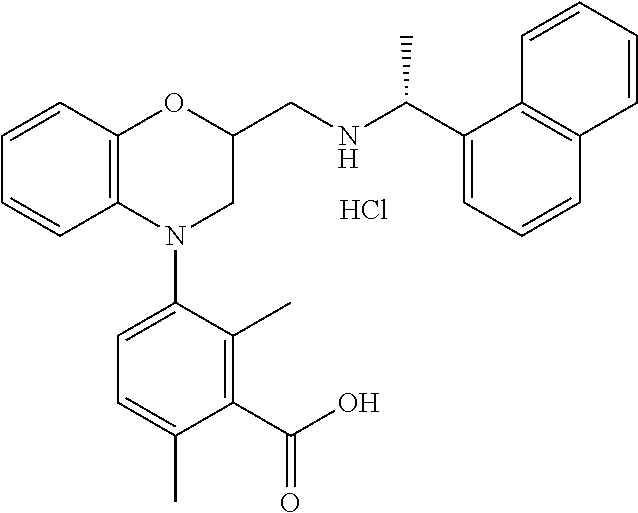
C1=CC2=C(C=C1)N(C1=CC=C(C)C(C(O)=O)=C1C)CC(CNC(C1=CC=CC3=C1C=CC=C3)C)O2.Cl
